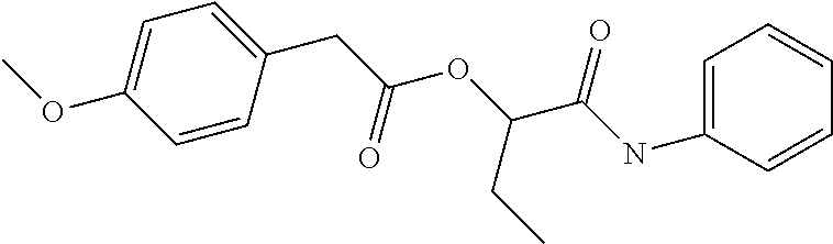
C(C(OC(C(NC1=CC=CC=C1)=O)CC)=O)C1=CC=C(OC)C=C1
